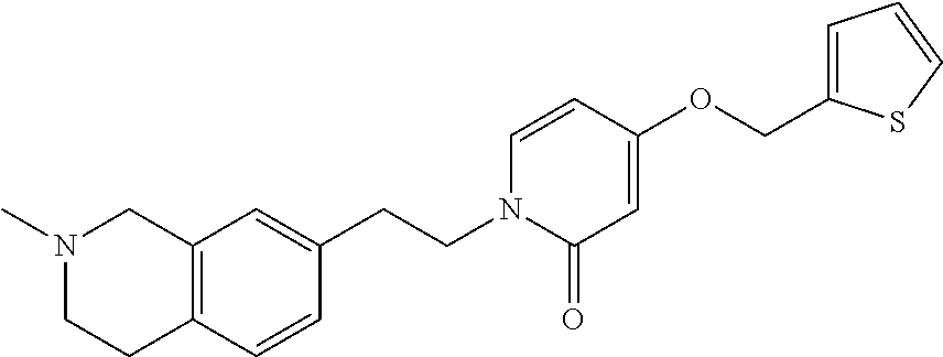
C12=C(C=CC(CCN3C(=O)C=C(OCC4=CC=CS4)C=C3)=C1)CCN(C)C2
